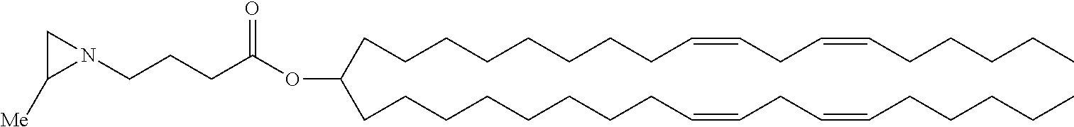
C(CCCCCCC=CCC=CCCCCC)CC(OC(CCCN1C([Me])C1)=O)CCCCCCCCC=CCC=CCCCCC
